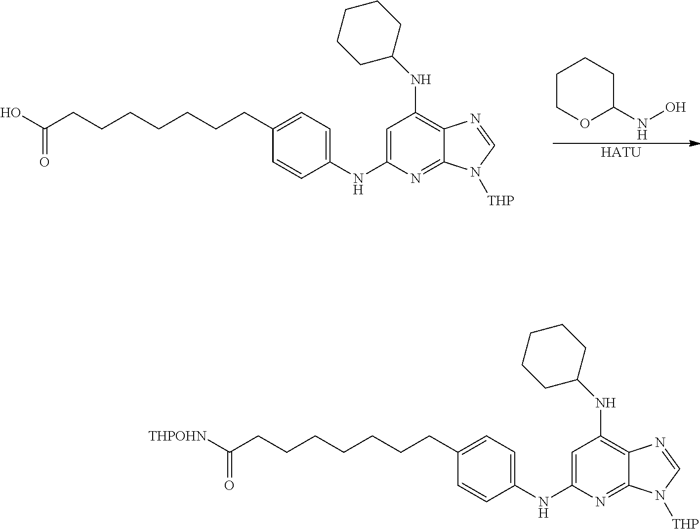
C1COC(NO)CC1.[HATU].C1(NC2=CC(NC3CCCCC3)=C3C(=N2)N([THP])C=N3)=CC=C(CCCCCCCC(O)=O)C=C1.C1(NC2=CC(NC3CCCCC3)=C3C(=N2)N([THP])C=N3)=CC=C(CCCCCCCC([THPOHN])=O)C=C1
